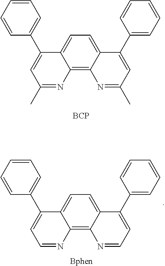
C1=CC=C(C2=CC(C)=NC3=C4C(=CC=C23)C(C2=CC=CC=C2)=CC(C)=N4)C=C1.[BCP].C1=CC=C(C2=CC=NC3=C4C(=CC=C23)C(C2=CC=CC=C2)=CC=N4)C=C1.[Bphen]
